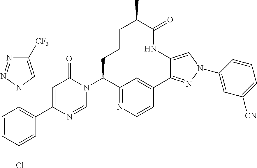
C1=CC(Cl)=CC(C2=CC(=O)N(C3CCCC(C)C(=O)NC4=CN(C5=CC([CN])=CC=C5)N=C4C4=CC3=NC=C4)C=N2)=C1N1N=NC([CF3])=C1
